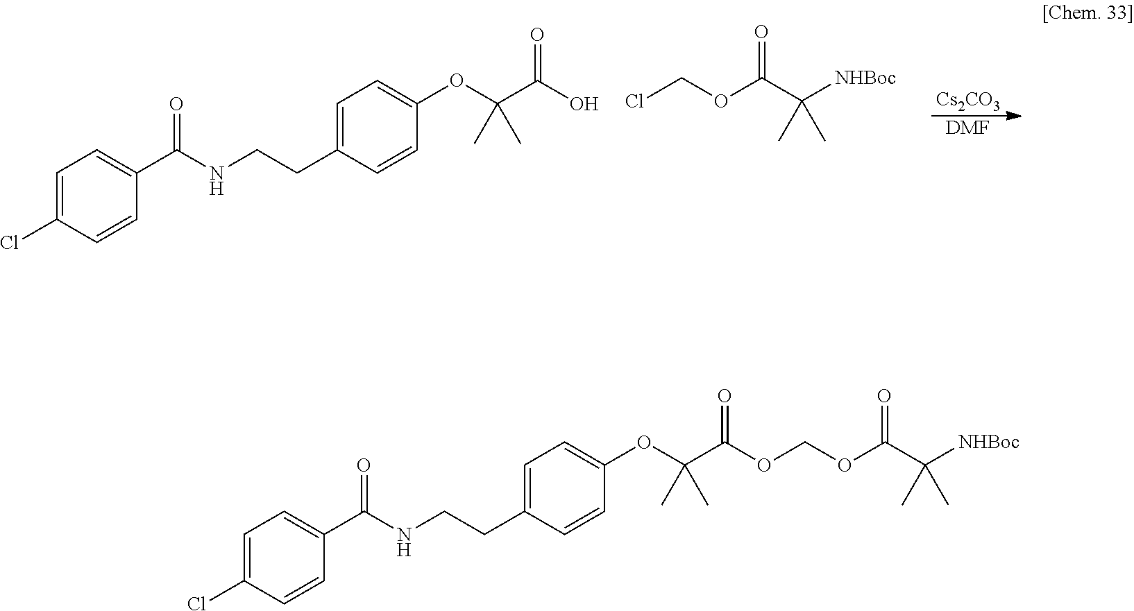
[Cs2CO3].[DMF].C1=C(Cl)C=CC(C(NCCC2=CC=C(OC(C(O)=O)(C)C)C=C2)=O)=C1.ClCOC(C([NHBoc])(C)C)=O.C1=C(Cl)C=CC(C(NCCC2=CC=C(OC(C(=O)OCOC(C([NHBoc])(C)C)=O)(C)C)C=C2)=O)=C1
